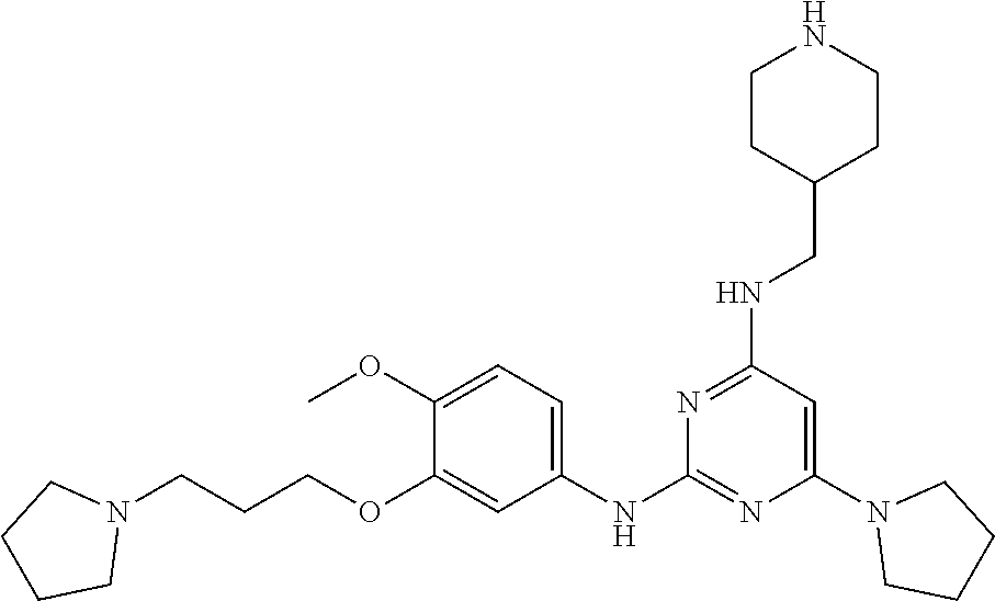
C1(N2CCCC2)=CC(NCC2CCNCC2)=NC(NC2=CC=C(OC)C(OCCCN3CCCC3)=C2)=N1
